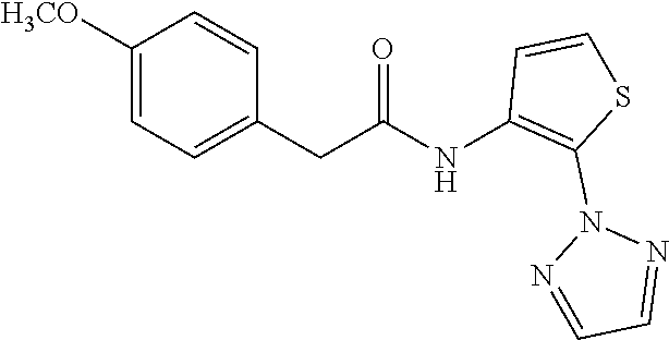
C1=CC(CC(NC2=C(N3N=CC=N3)SC=C2)=O)=CC=C1[H3CO]
